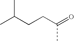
CC(CCC(=O)C)C
